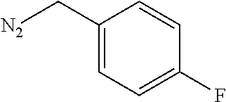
[N2]CC1=CC=C(F)C=C1
